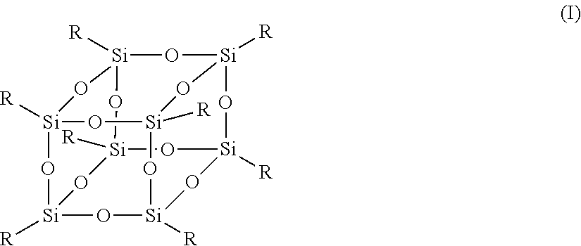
[Si]12([R])O[Si]3([R])O[Si]4([R])O[Si]5([R])O[Si]([R])(O[Si]([R])(O1)O[Si]([R])(O5)O3)O[Si]([R])(O4)O2
